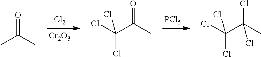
[Cl2].[Cr2O3].[PCl5].ClC(C(C)(Cl)Cl)(Cl)Cl.ClC(C(C)=O)(Cl)Cl.CC(C)=O
